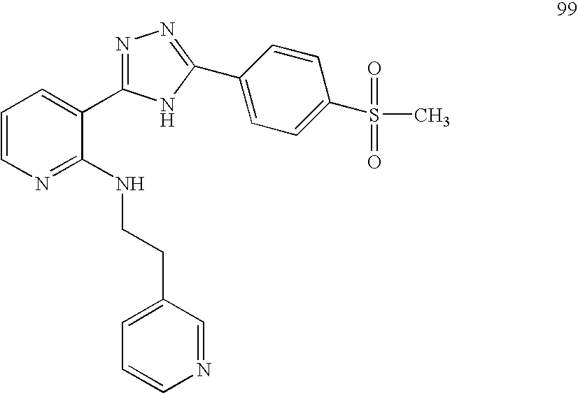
C1=CN=C(NCCC2=CC=CN=C2)C(C2=NN=C(C3=CC=C(S(C)(=O)=O)C=C3)N2)=C1
